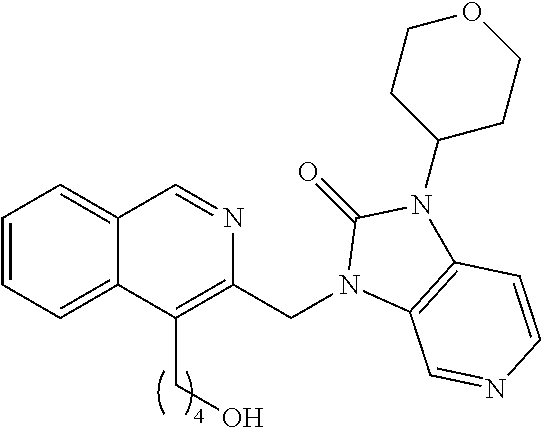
C1=CC=C2C(=C1)C=NC(CN1C3=C(N(C4CCOCC4)C1=O)C=CN=C3)=C2CO
